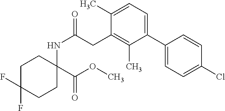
C1C(F)(F)CCC(NC(CC2=C(C)C(C3=CC=C(Cl)C=C3)=CC=C2C)=O)(C(OC)=O)C1
